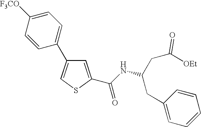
C1=C(C(NC(CC2=CC=CC=C2)CC([OEt])=O)=O)SC=C1C1=CC=C([F3CO])C=C1
